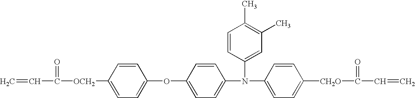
C1=CC(OC2=CC=C([OCH2]C(=O)C=C)C=C2)=CC=C1N(C1=CC(C)=C(C)C=C1)C1=CC=C([CH2O]C(C=C)=O)C=C1
